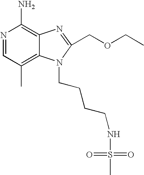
N1=CC(C)=C2C(=C1N)N=C(COCC)N2CCCCNS(C)(=O)=O
